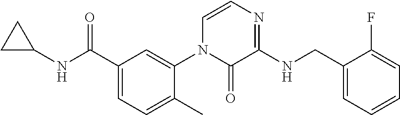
C1C(NC(C2=CC=C(C)C(N3C(=O)C(NCC4=CC=CC=C4F)=NC=C3)=C2)=O)C1
